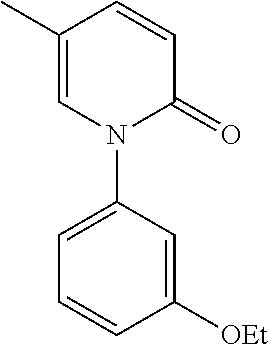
C1=C(C)C=CC(=O)N1C1=CC=CC([OEt])=C1
